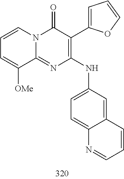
C1=CC=C([OMe])C2=NC(NC3=CC=C4C(=C3)C=CC=N4)=C(C3=CC=CO3)C(=O)N12
